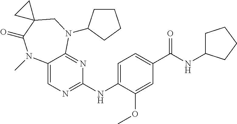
C12=CN=C(NC3=CC=C(C(NC4CCCC4)=O)C=C3OC)N=C1N(C1CCCC1)CC1(C(=O)N2C)CC1
